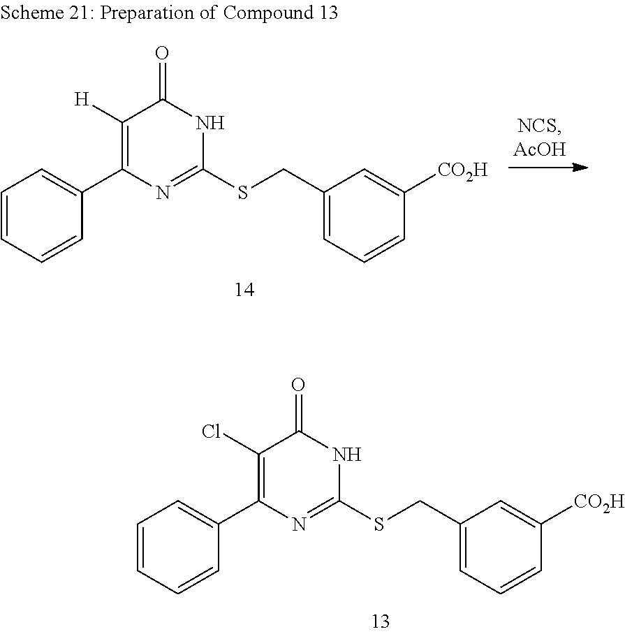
C1=CC=CC(C2=C(Cl)C(=O)NC(SCC3=CC=CC([CO2H])=C3)=N2)=C1.C1=CC=CC(C2=C([H])C(=O)NC(SCC3=CC=CC([CO2H])=C3)=N2)=C1
